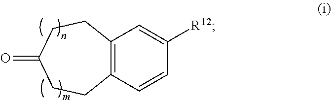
C12=C(C=CC([R12])=C1)CCC(=O)CC2
